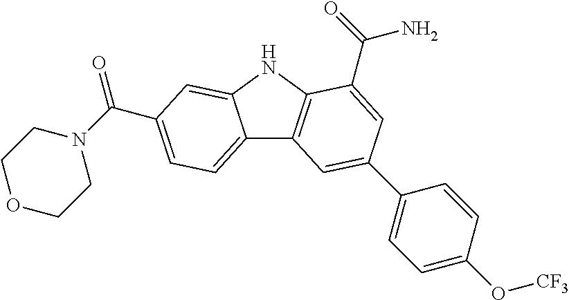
C12=CC=C(C(=O)N3CCOCC3)C=C1NC1=C2C=C(C2=CC=C(O[CF3])C=C2)C=C1C(N)=O
